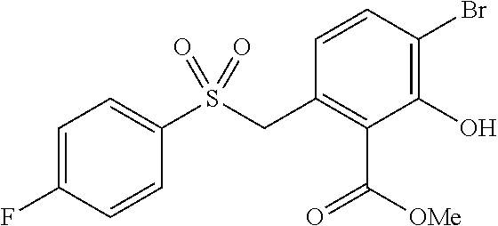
C1=CC(Br)=C(O)C(C([OMe])=O)=C1CS(C1=CC=C(F)C=C1)(=O)=O
